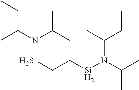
N([Si]CC[Si]N(C(C)C)C(C)CC)(C(C)CC)C(C)C
